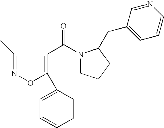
C1(C)=NOC(C2=CC=CC=C2)=C1C(=O)N1CCCC1CC1=CC=CN=C1
